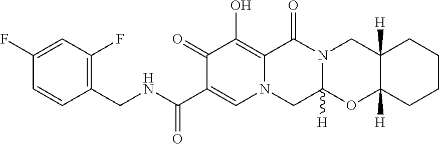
C1(CNC(C2=CN3C(=C(O)C2=O)C(=O)N2C([H])(C3)OC3([H])C([H])(C2)CCCC3)=O)=C(F)C=C(F)C=C1
